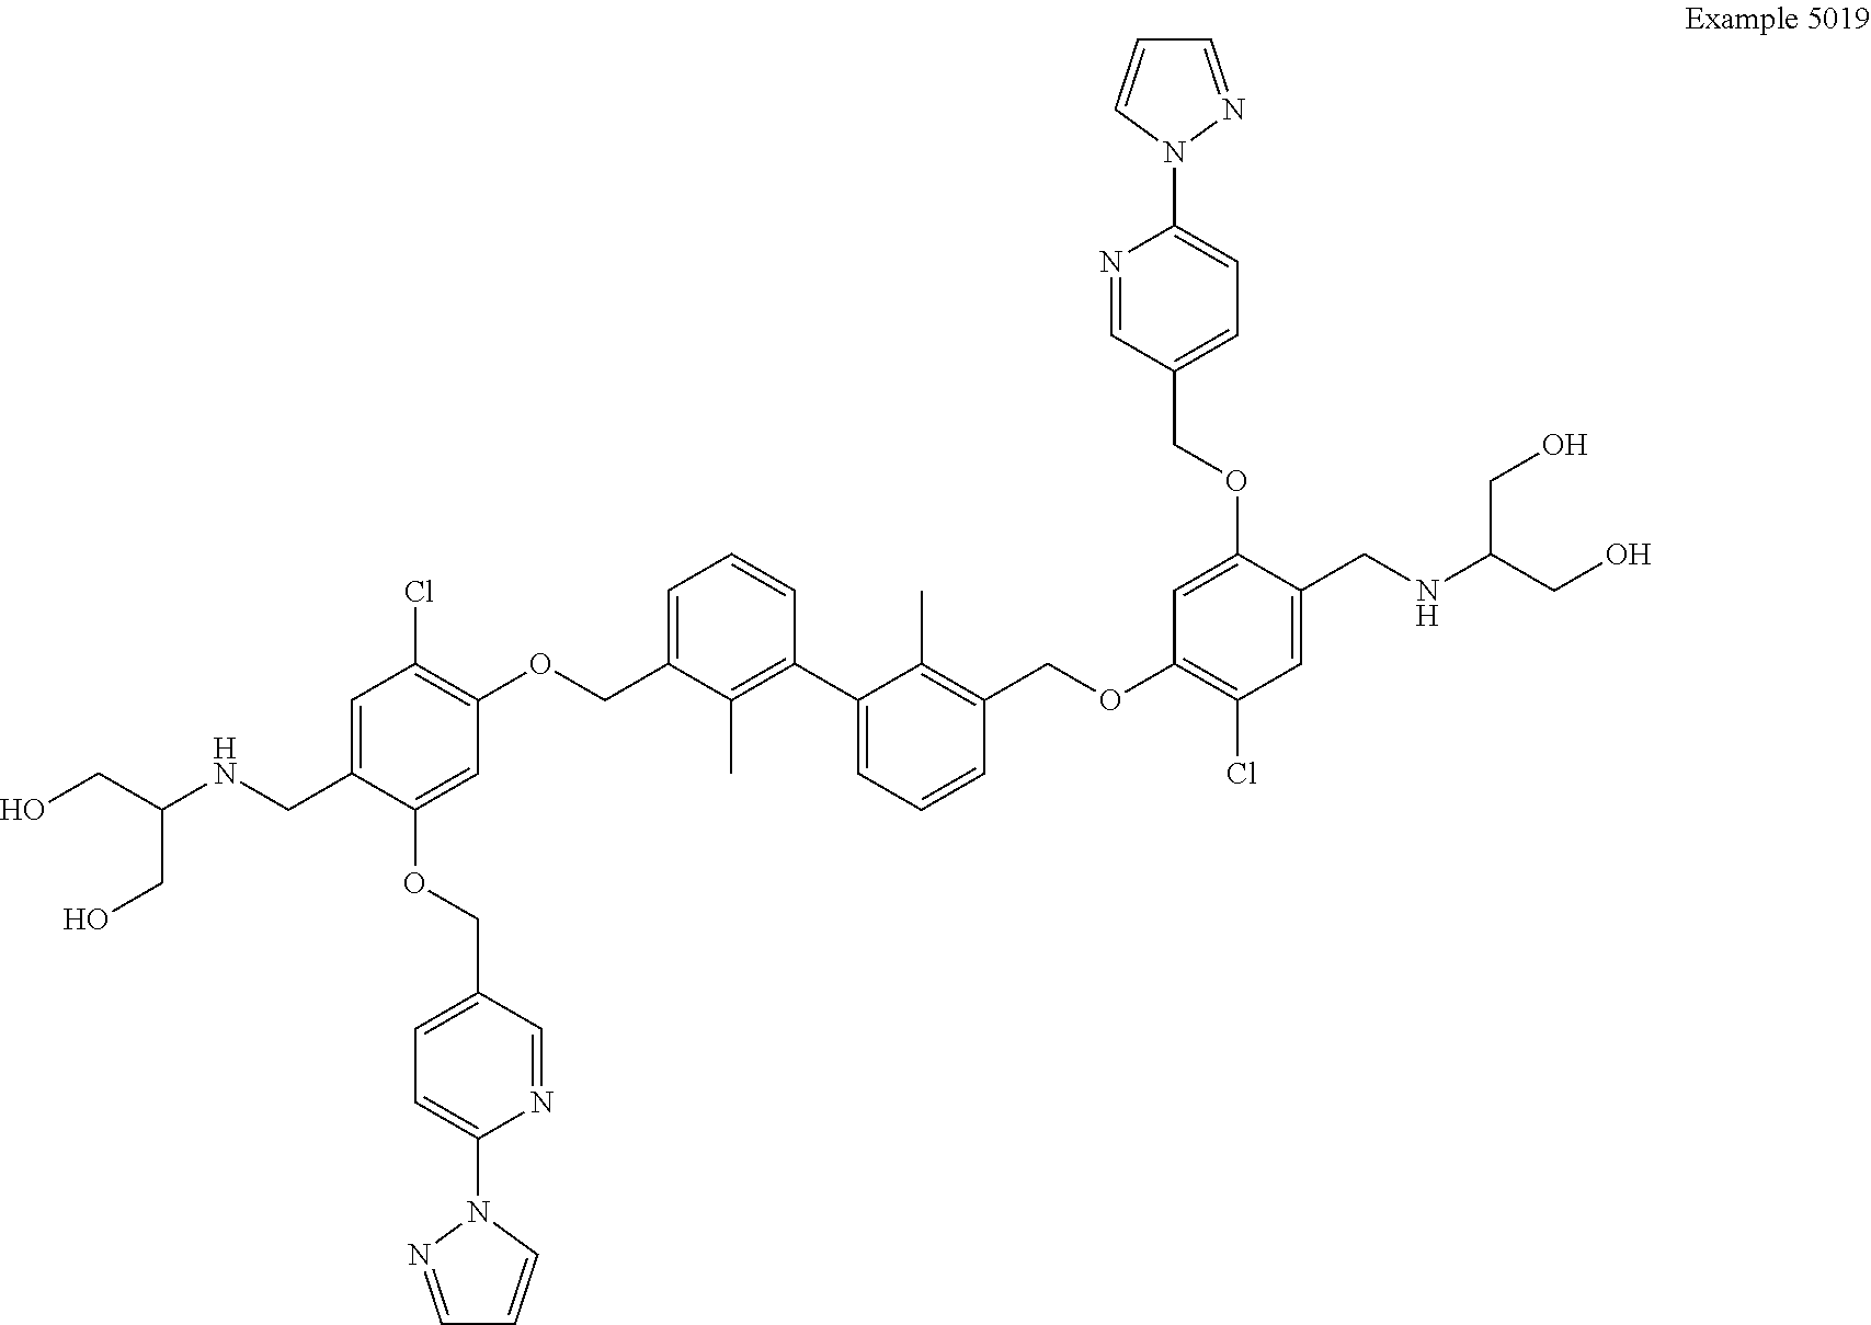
C(C(NCC1=CC(Cl)=C(OCC2=CC=CC(C3=CC=CC(COC4=C(Cl)C=C(CNC(CO)CO)C(OCC5=CC=C(N6N=CC=C6)N=C5)=C4)=C3C)=C2C)C=C1OCC1=CC=C(N2N=CC=C2)N=C1)CO)O
